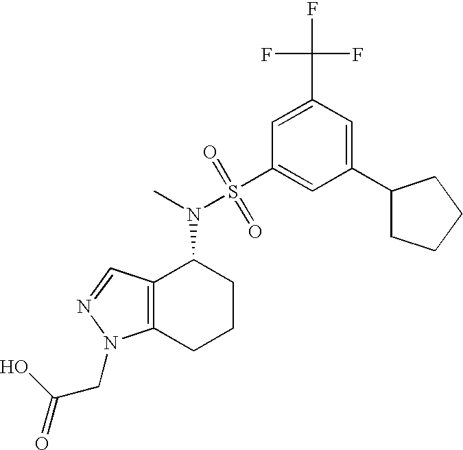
C1(C2CCCC2)=CC(C(F)(F)F)=CC(S(N(C)C2C3=C(CCC2)N(CC(=O)O)N=C3)(=O)=O)=C1
